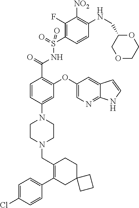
C1=C(Cl)C=CC(C2=C(CN3CCN(C4=CC(OC5=CN=C6C(=C5)C=CN6)=C(C(=O)NS(C5=C(F)C([NO2])=C(NCC6COCCO6)C=C5)(=O)=O)C=C4)CC3)CCC3(C2)CCC3)=C1
